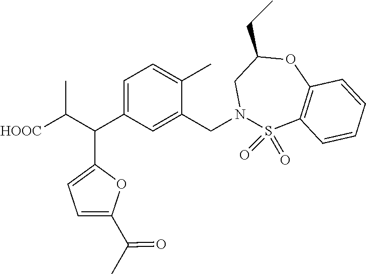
C1=C(C(C)=O)OC(C(C([HOOC])C)C2=CC=C(C)C(CN3S(=O)(=O)C4=C(OC(CC)C3)C=CC=C4)=C2)=C1
